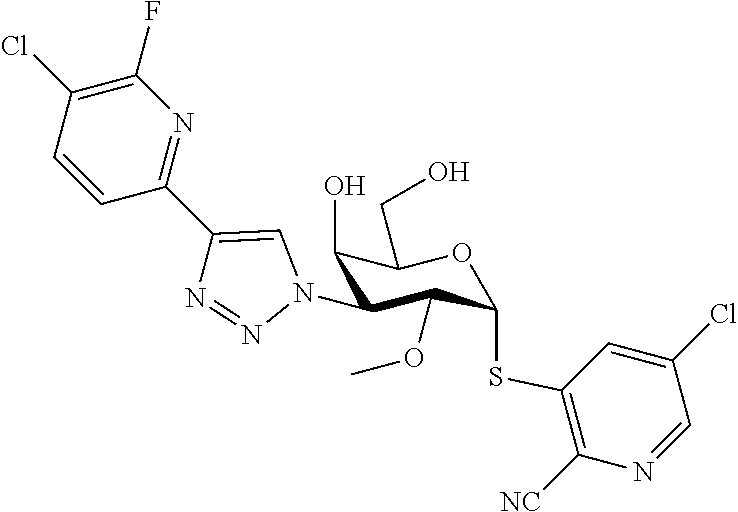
C1=CC(C2=CN(C3C(O)C(CO)OC(SC4=C([NC])N=CC(Cl)=C4)C3OC)N=N2)=NC(F)=C1Cl
